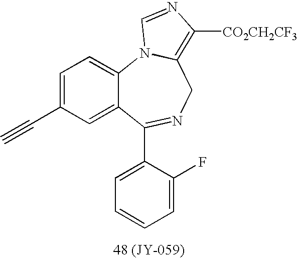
C12=CC=C(C#C)C=C1C(C1=CC=CC=C1F)=NCC1=C([CO2CH2CF3])N=CN21
